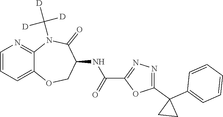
C12=CC=CN=C1N(C([D])([D])[D])C(=O)C(NC(C1=NN=C(C3(C4=CC=CC=C4)CC3)O1)=O)CO2
